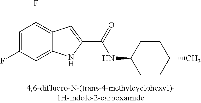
C12=CC(F)=CC(F)=C1C=C(C(=O)NC1CCC(C)CC1)N2
